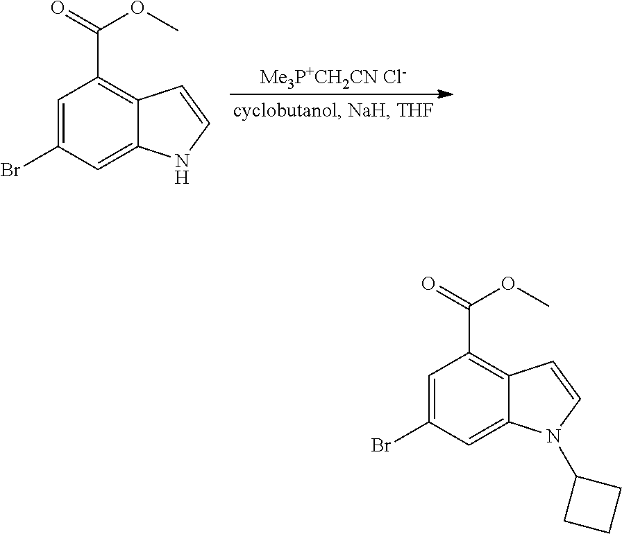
C1=C(Br)C=C2C(=C1C(=O)OC)C=CN2.[Me3P+CH2CN Cl-].C1=C(Br)C=C2C(=C1C(=O)OC)C=CN2C1CCC1
